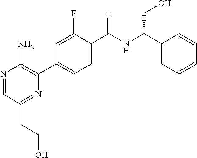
N1=CC(CCO)=NC(C2=CC=C(C(NC(CO)C3=CC=CC=C3)=O)C(F)=C2)=C1N
